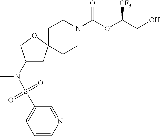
C1CN(C(OC(CO)[CF3])=O)CCC12CC(N(S(C1=CC=CN=C1)(=O)=O)C)CO2
